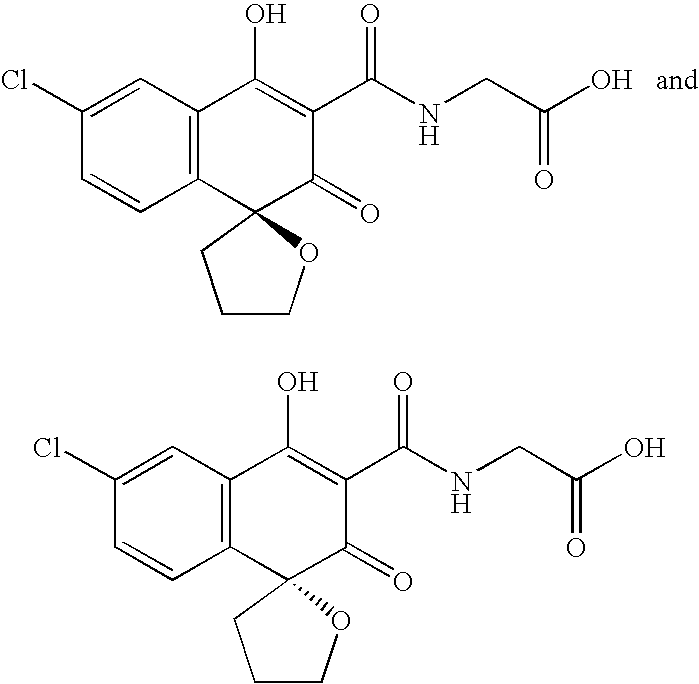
C1=C(Cl)C=CC2=C1C(O)=C(C(NCC(O)=O)=O)C(=O)C21OCCC1.C1=C(Cl)C=CC2=C1C(O)=C(C(NCC(O)=O)=O)C(=O)C21OCCC1
